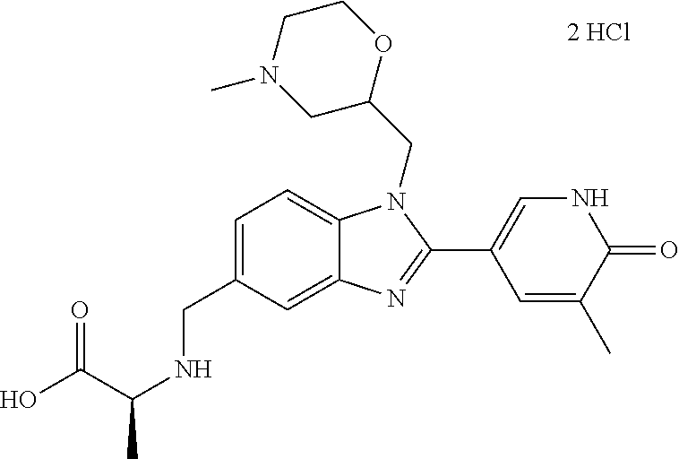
[2 HCl].C(C1=CC=C2C(=C1)N=C(C1=CNC(=O)C(C)=C1)N2CC1OCCN(C)C1)NC(C)C(O)=O
